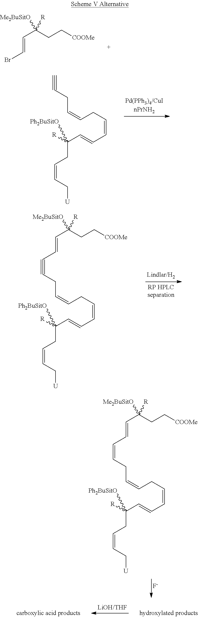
C(=CBr)C(CC[COOMe])([R])[Me2BuSitO].C(=CC=CC(CC=CC[U])([R])[Ph2BuSitO])CC=CCC#C.C(=CC=CC(CC=CC[U])([R])[Ph2BuSitO])CC=CCC#CC=CC(CC[COOMe])([Me2BuSitO])[R].C(=CC=CC(CC=CC[U])([R])[Ph2BuSitO])CC=CCC=CC=CC(CC[COOMe])([Me2BuSitO])[R].[F-]
